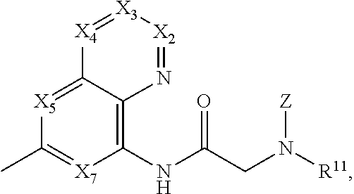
N([Z])(CC(NC1=C2N=[X2][X3]=[X4]C2=[X5]C(C)=[X7]1)=O)[R11]
